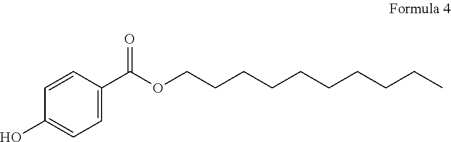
C1=C(C(OCCCCCCCCCC)=O)C=CC(O)=C1
